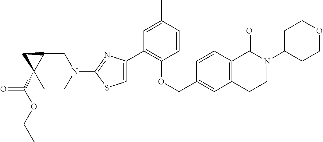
C1(C2=C(OCC3=CC4=C(C=C3)C(=O)N(C3CCOCC3)CC4)C=CC(C)=C2)=CSC(N2CC3C(C(OCC)=O)(CC2)C3)=N1
